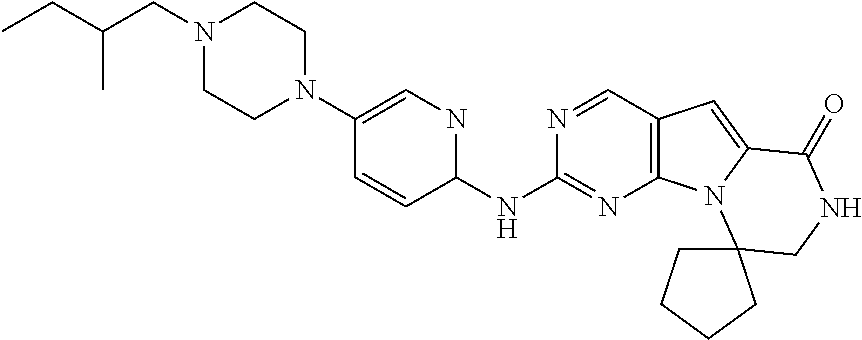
C1(N2CCN(CC(CC)C)CC2)=CNC(NC2=NC3=C(C=N2)C=C2N3C3(CNC2=O)CCCC3)C=C1
